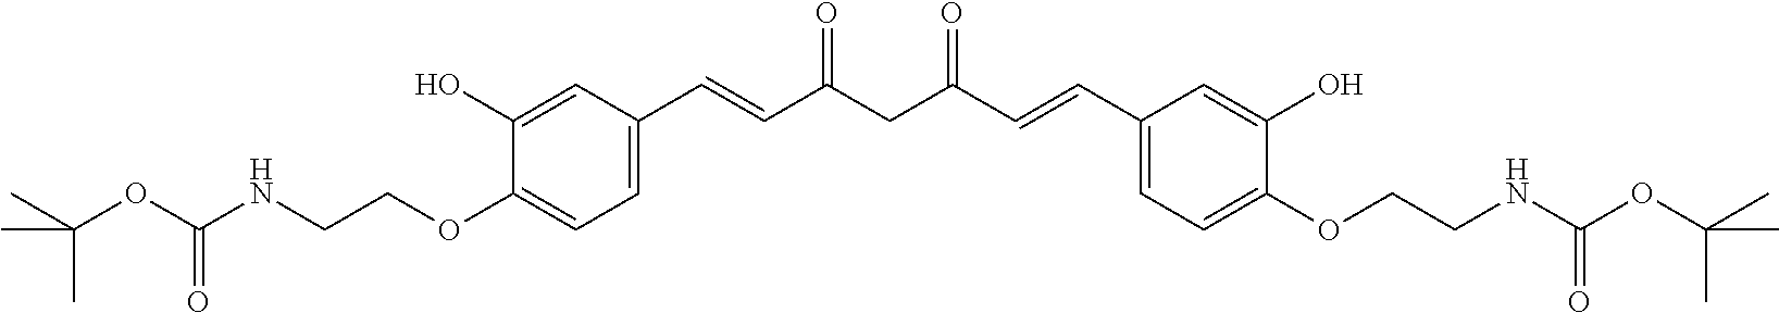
C1=C(OCCNC(OC(C)(C)C)=O)C(O)=CC(C=CC(CC(=O)C=CC2=CC=C(OCCNC(OC(C)(C)C)=O)C(O)=C2)=O)=C1
